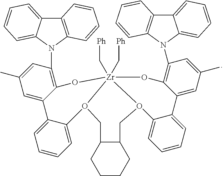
C12=C(N(C3=C4C(=CC(C)=C3)C3=CC=CC=C3O3[Zr]5(C[Ph])(C[Ph])(O4)OC4=C(N6C7=C(C8=CC=CC=C86)C=CC=C7)C=C(C)C=C4C4=CC=CC=C4O5CC4C(CCCC4)C3)C3=CC=CC=C13)C=CC=C2
